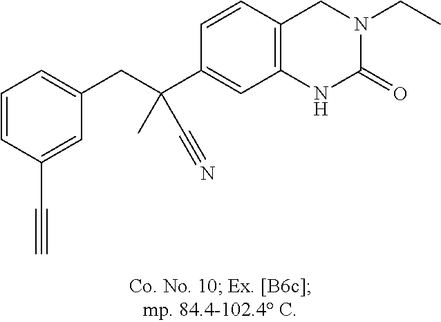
C1=CC(C#C)=CC(CC(C2=CC3=C(C=C2)CN(CC)C(=O)N3)(C#N)C)=C1
